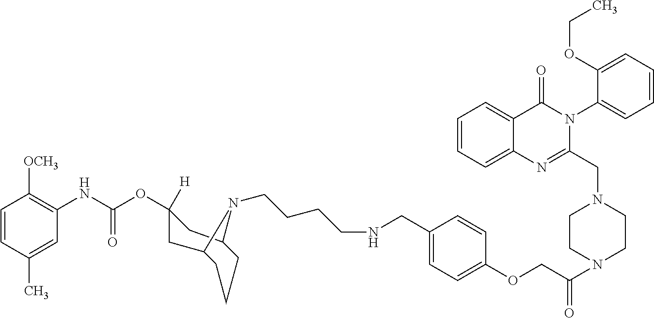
C1=CC(C)=CC(NC(OC2([H])CC3CCCC(C2)N3CCCCNCC2=CC=C(OCC(=O)N3CCN(CC4=NC5=CC=CC=C5C(=O)N4C4=CC=CC=C4OCC)CC3)C=C2)=O)=C1[OCH3]
